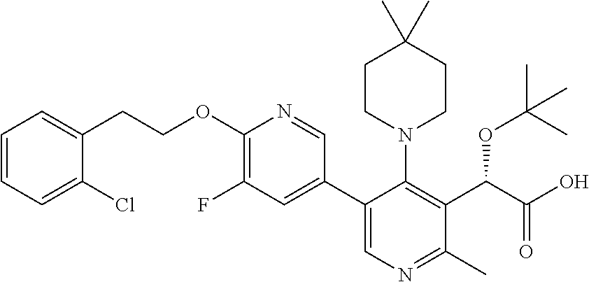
C1CN(C2=C(C(C(O)=O)OC(C)(C)C)C(C)=NC=C2C2=CC(F)=C(OCCC3=CC=CC=C3Cl)N=C2)CCC1(C)C
